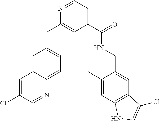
C1(C(=O)NCC2=CC3=C(C=C2C)NC=C3Cl)=CC=NC(CC2=CC=C3C(=C2)C=C(Cl)C=N3)=C1
